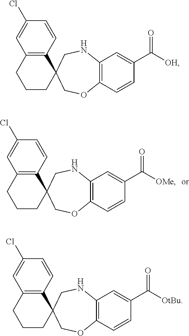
C1(Cl)=CC2=C(C=C1)C1(CCC2)COC2=C(NC1)C=C(C([OMe])=O)C=C2.C1(Cl)=CC2=C(C=C1)C1(CCC2)COC2=C(NC1)C=C(C([OH])=O)C=C2.C1(Cl)=CC2=C(C=C1)C1(CCC2)COC2=C(NC1)C=C(C([OtBu])=O)C=C2
